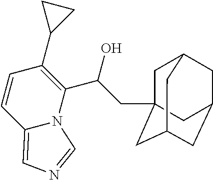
C12=CN=CN1C(C(CC13CC4CC(CC(C1)C4)C3)O)=C(C1CC1)C=C2
